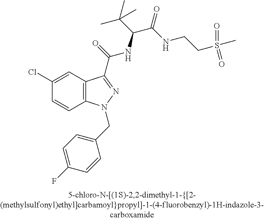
C1(Cl)=CC2=C(C=C1)N(CC1=CC=C(F)C=C1)N=C2C(=O)NC(C(C)(C)C)C(=O)NCCS(C)(=O)=O
